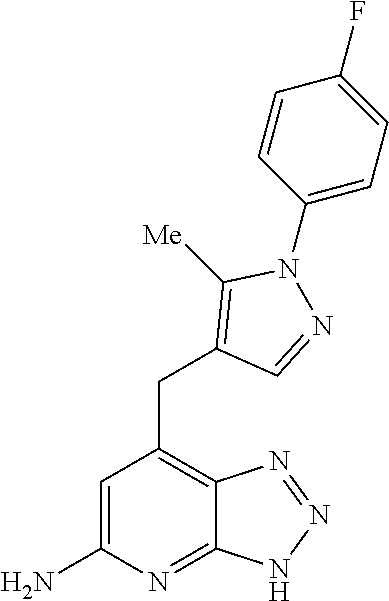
C1=C(N)N=C2C(=C1CC1=C([Me])N(C3=CC=C(F)C=C3)N=C1)N=NN2
